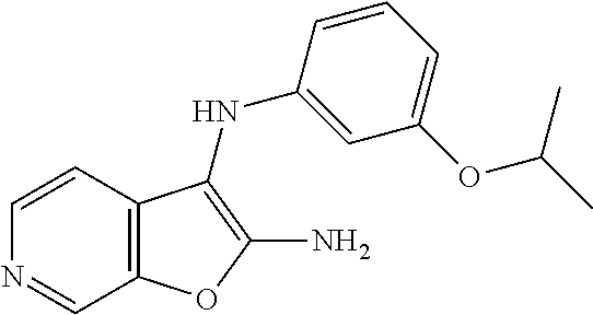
C12=C(C=CN=C1)C(NC1=CC(OC(C)C)=CC=C1)=C(N)O2
